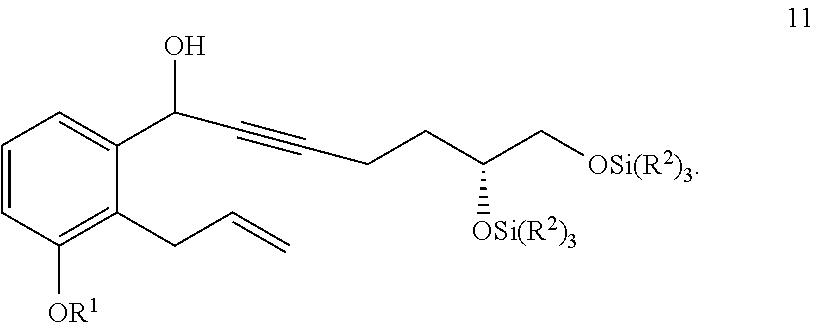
C1=CC([OR1])=C(CC=C)C(C(C#CCCC(C[OSi(R2)3])[OSi(R2)3])O)=C1
